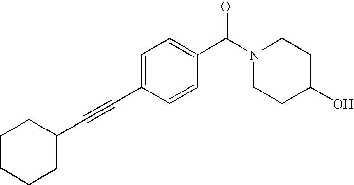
C1CCCC(C#CC2=CC=C(C(N3CCC(O)CC3)=O)C=C2)C1
